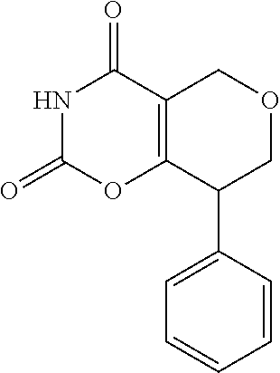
N1C(=O)OC2=C(C1=O)COCC2C1=CC=CC=C1
